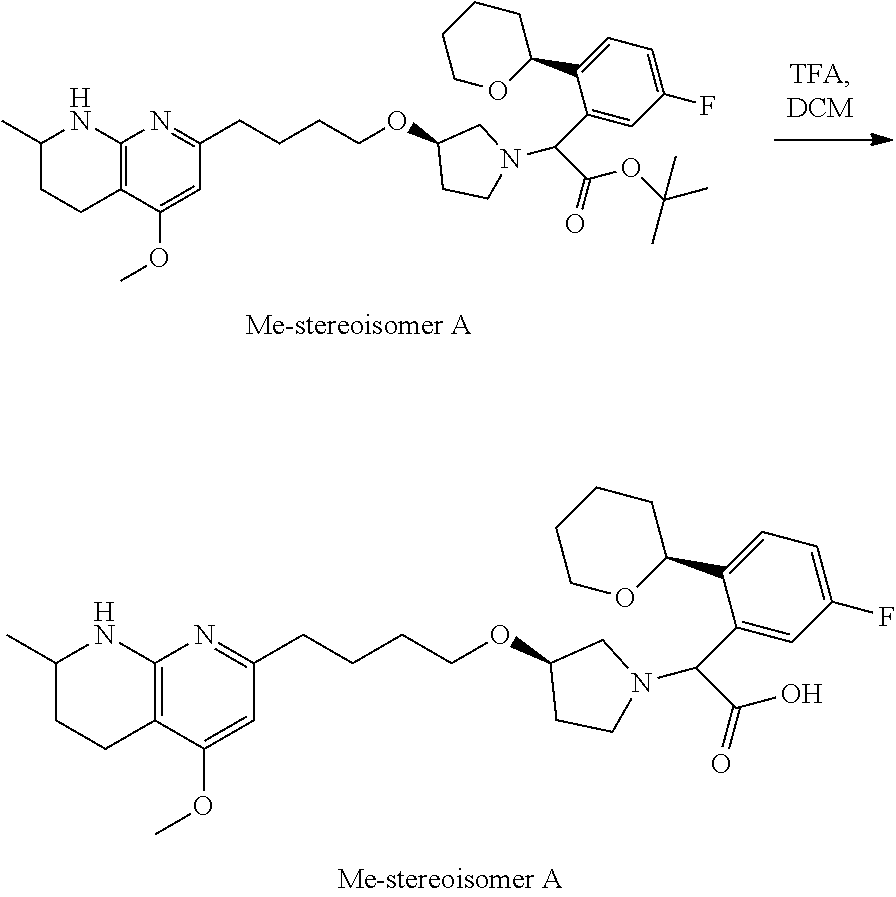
C(CCCOC1CCN(C(C2=CC(F)=CC=C2C2CCCCO2)C(=O)OC(C)(C)C)C1)C1=NC2=C(C(OC)=C1)CCC(C)N2.C(CCCOC1CCN(C(C2=CC(F)=CC=C2C2CCCCO2)C(=O)O)C1)C1=NC2=C(C(OC)=C1)CCC(C)N2
